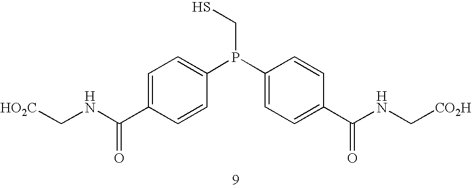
C1=C(C(NC[HO2C])=O)C=CC(P(C2=CC=C(C(NC[CO2H])=O)C=C2)CS)=C1
